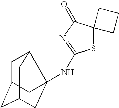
S1C2(C(=O)N=C1NC13C4CC(CC(C1)C4)C3)CCC2
